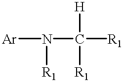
[Ar]N(C([R1])([H])[R1])[R1]
